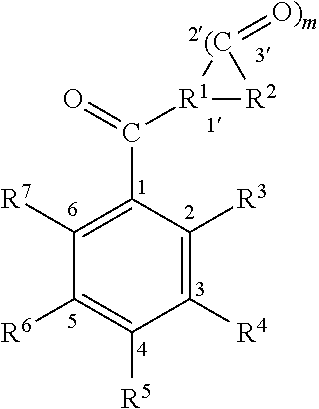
C1(C(=O)[R1]2[R2][2(C]2=[O)m])=C([R7])C([R6])=C([R5])C([R4])=C1[R3]
